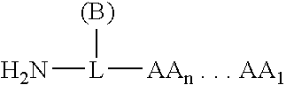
N[L]([(B)])[AAn . . . AA1]
